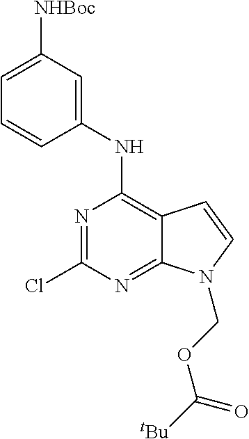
N1=C(Cl)N=C2C(=C1NC1=CC([NHBoc])=CC=C1)C=CN2COC([tBu])=O
